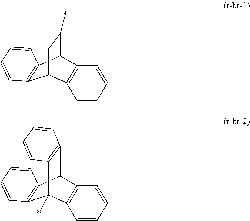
C12=C(C3C(*)CC1C1=C3C=CC=C1)C=CC=C2.C12=C(C3C4=C(C1(*)C1=C3C=CC=C1)C=CC=C4)C=CC=C2
